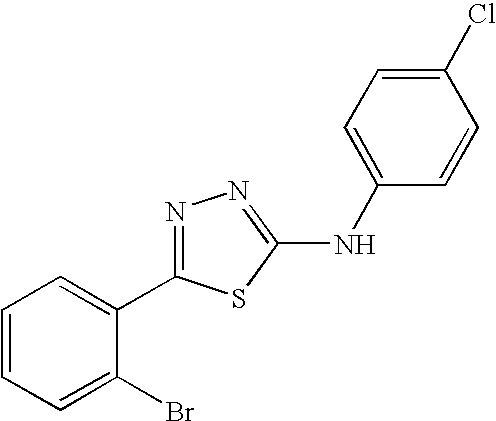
C1=CC=C(Br)C(C2=NN=C(NC3=CC=C(Cl)C=C3)S2)=C1
